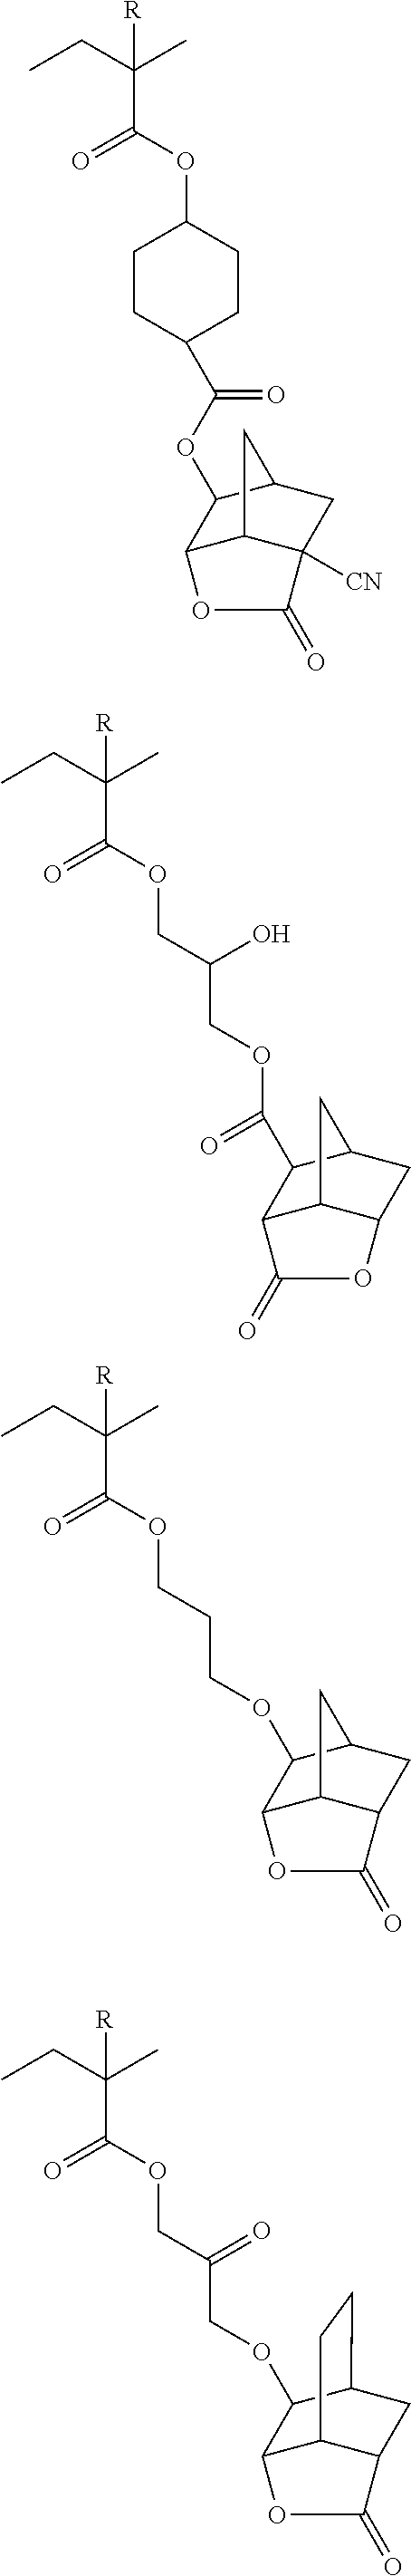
C12C3C([CN])(CC(C3)C1OC(C1CCC(OC(C(CC)(C)[R])=O)CC1)=O)C(=O)O2.CCC(C)([R])C(OCC(O)COC(=O)C1C2C3C(CC1C3)OC2=O)=O.CCC(C)([R])C(OCCCOC1C2C3C(CC1C3)C(=O)O2)=O.CCC(C)([R])C(OCC(COC1C2C3C(CC1CC3)C(=O)O2)=O)=O
